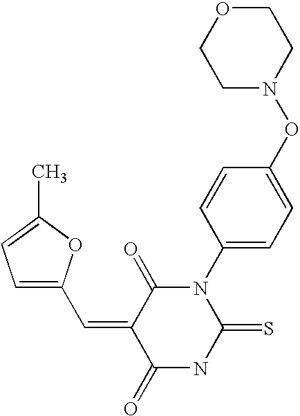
CC1=CC=C(C=C2C(=O)NC(=S)N(C3=CC=C(ON4CCOCC4)C=C3)C2=O)O1
